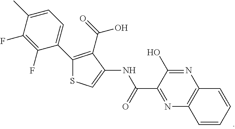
C(=O)(NC1=CSC(C2=CC=C(C)C(F)=C2F)=C1C(=O)O)C1=NC2=C(N=C1O)C=CC=C2
